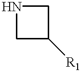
N1CC([R1])C1
